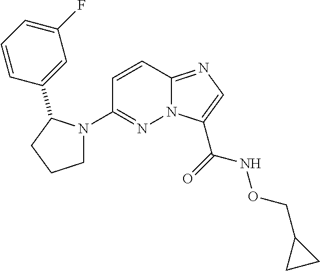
N12C(=NC=C1C(=O)NOCC1CC1)C=CC(N1CCCC1C1=CC(F)=CC=C1)=N2
